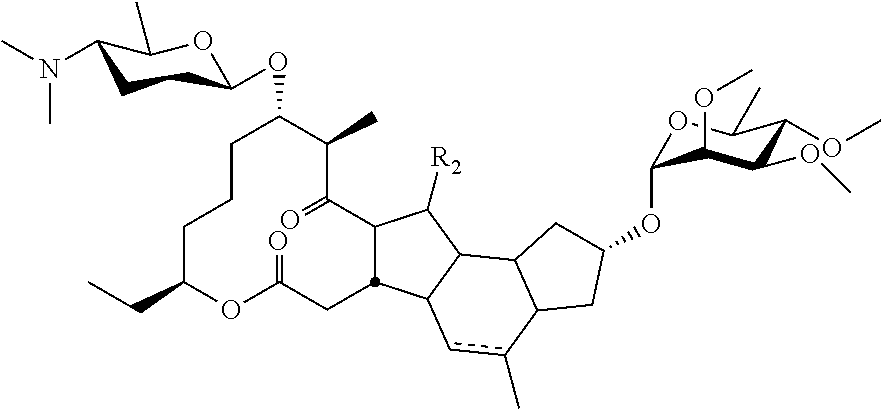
C1CCC(CC)OC(=O)CC2C(C(=O)C(C)C1OC1CCC(N(C)C)C(C)O1)C([R2])C1C2cc(C)C2C1CC(OC1OC(C)C(OC)C(OC)C1OC)C2
